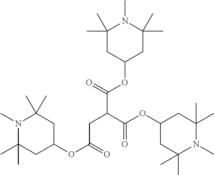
C1(C)(C)CC(OC(=O)C(CC(OC2CC(C)(C)N(C)C(C)(C)C2)=O)C(OC2CC(C)(C)N(C)C(C)(C)C2)=O)CC(C)(C)N1C
